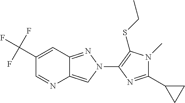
C1=NC2=CN(C3=C(SCC)N(C)C(C4CC4)=N3)N=C2C=C1C(F)(F)F
